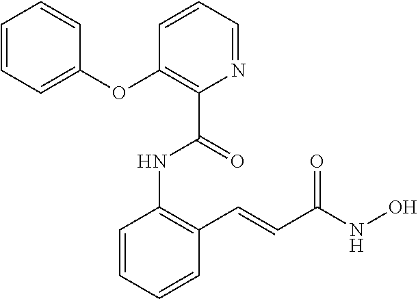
C1=CC=CC(C=CC(NO)=O)=C1NC(=O)C1=C(OC2=CC=CC=C2)C=CC=N1
